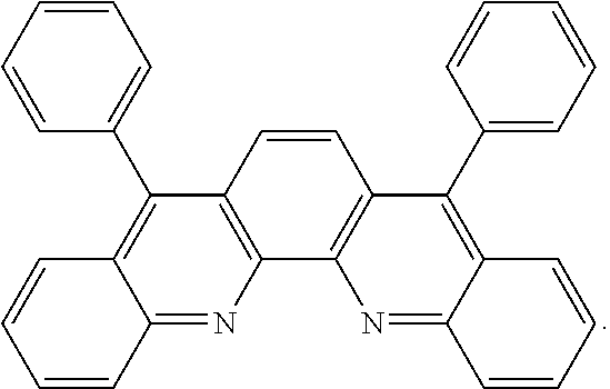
C1=CC=CC=C1C1=C2C(=NC3=C1C=CC1=C3N=C3C(=C1C1=CC=CC=C1)C=CC=C3)C=CC=C2
